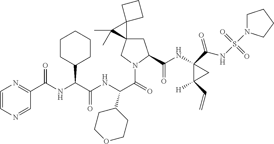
C1C2(CN(C(=O)C(NC(C(NC(=O)C3=NC=CN=C3)C3CCCCC3)=O)C3CCOCC3)C1C(NC1(C(NS(=O)(=O)N3CCCC3)=O)C([H])(C=C)C1)=O)C1(C2(C)C)CCC1
